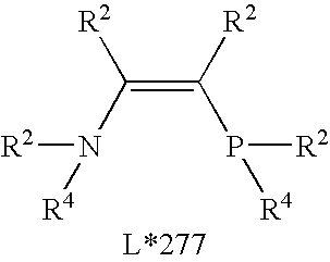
P(C(=C(N([R2])[R4])[R2])[R2])([R2])[R4]
